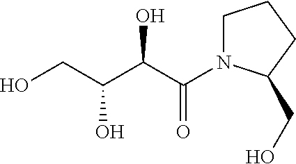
OCC(O)C(C(=O)N1CCCC1CO)O
